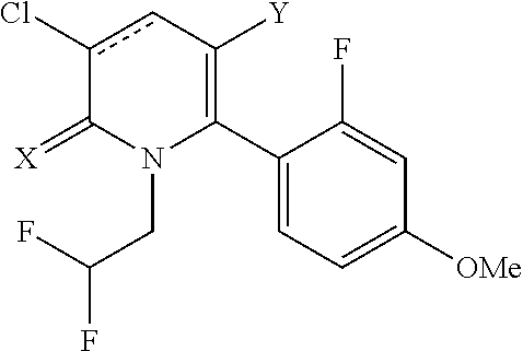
C1(C2=C([Y])cc(Cl)C(=[X])N2CC(F)F)=CC=C([OMe])C=C1F
